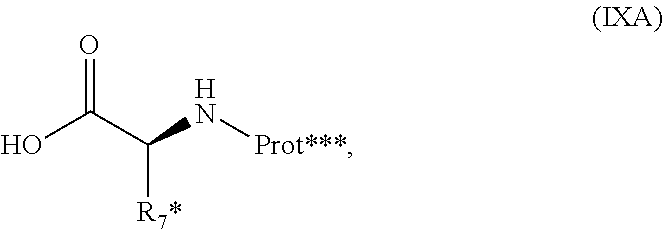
O=C(C(N[Prot***])[R7*])O
